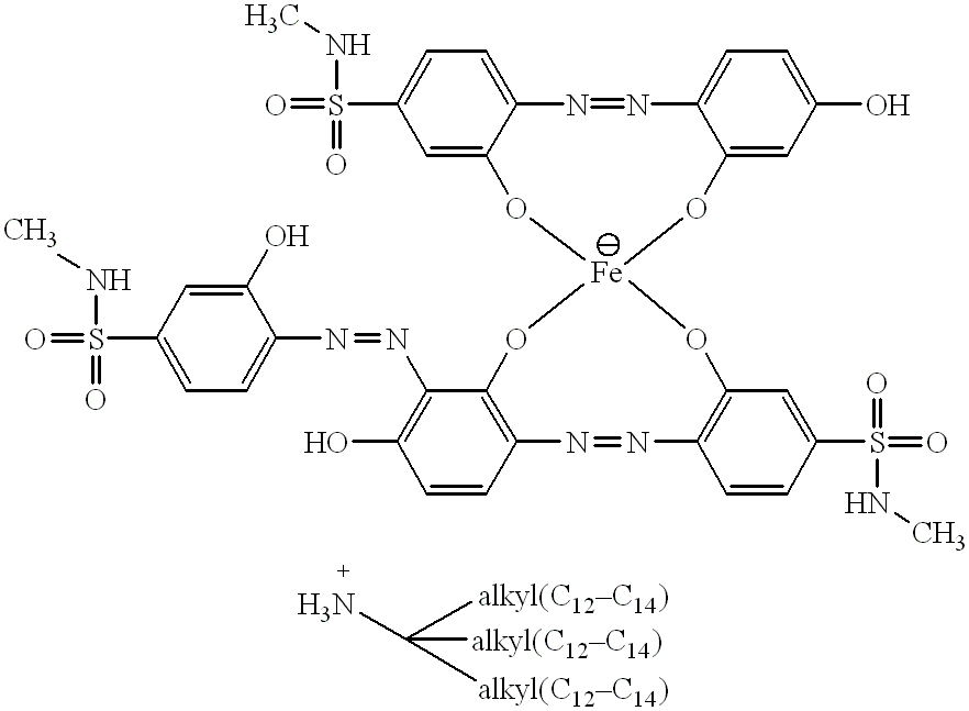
NC([alkyl(C12C14)])([alkyl(C12C14)])[alkyl(C12C14)].C1=C2C(=CC=C1S(NC)(=O)=O)N=NC1=CC=C(O)C=C1O[Fe]1(O2)OC2=C(C=CC(O)=C2N=NC2=CC=C(S(=O)(NC)=O)C=C2O)N=NC2=C(C=C(S(=O)(=O)NC)C=C2)O1
